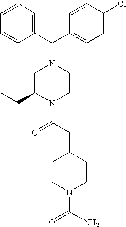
C(C1=CC=C(Cl)C=C1)(N1CC(C(C)C)N(C(CC2CCN(C(N)=O)CC2)=O)CC1)C1=CC=CC=C1
